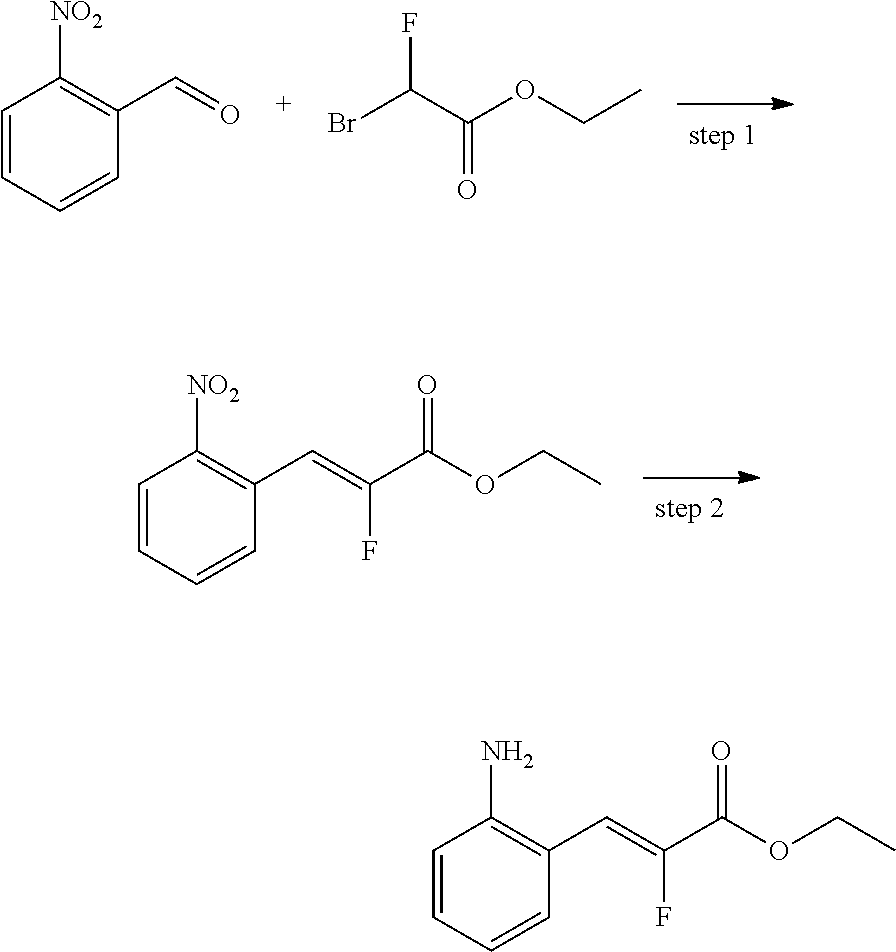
C1=CC=CC(C=O)=C1[NO2].BrC(C(OCC)=O)F.C1=CC=CC(C=C(C(OCC)=O)F)=C1[NO2].C1=CC=CC(C=C(C(OCC)=O)F)=C1N
